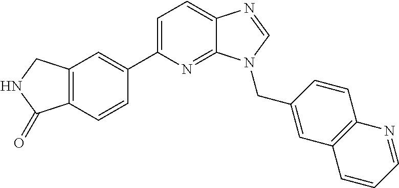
C1(C2=CC=C3C(=N2)N(CC2=CC4=C(C=C2)N=CC=C4)C=N3)=CC2=C(C=C1)C(=O)NC2
